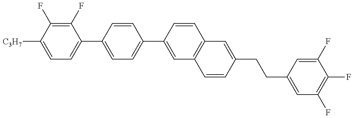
C1=C([C3H7])C(F)=C(F)C(C2=CC=C(C3=CC4=C(C=C3)C=C(CCC3=CC(F)=C(F)C(F)=C3)C=C4)C=C2)=C1
